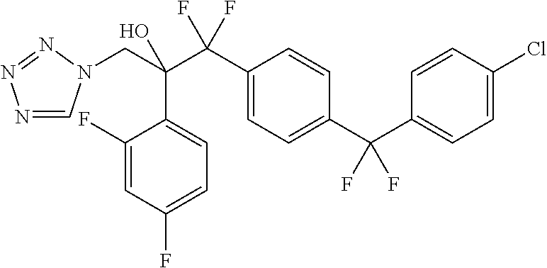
N1=CN(CC(C(C2=CC=C(C(C3=CC=C(Cl)C=C3)(F)F)C=C2)(F)F)(O)C2=CC=C(F)C=C2F)N=N1
